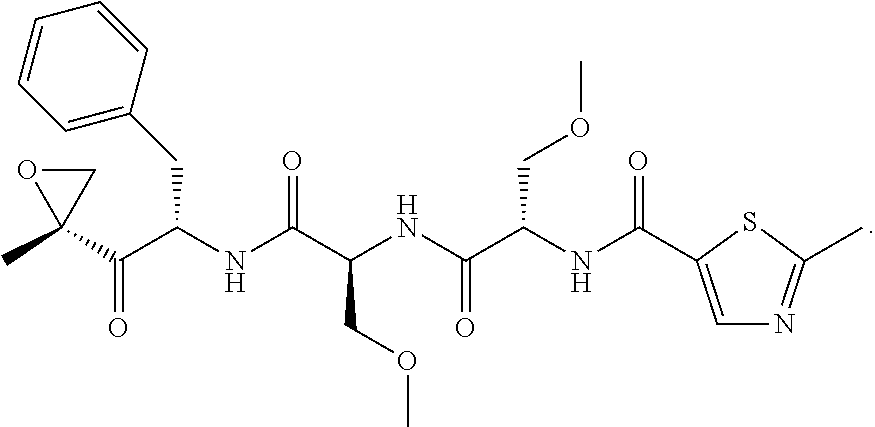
CC1(C(C(NC(C(NC(C(NC(C2=CN=C(C)S2)=O)COC)=O)COC)=O)CC2=CC=CC=C2)=O)CO1
